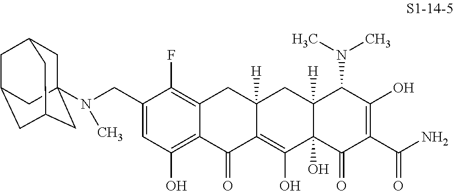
C1(CN(C23CC4CC(CC(C2)C4)C3)C)=CC(O)=C2C(=C1F)CC1([H])C(=C(O)C3(O)C([H])(C1)C(N(C)C)C(O)=C(C(N)=O)C3=O)C2=O
